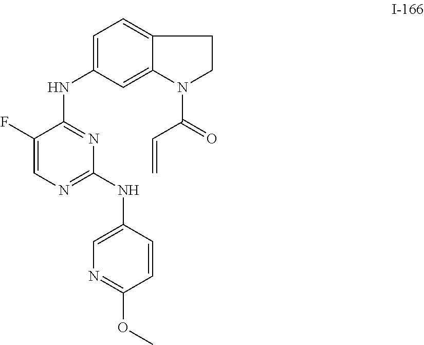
FC1=CN=C(NC2=CN=C(OC)C=C2)N=C1NC1=CC=C2C(=C1)N(C(=O)C=C)CC2
